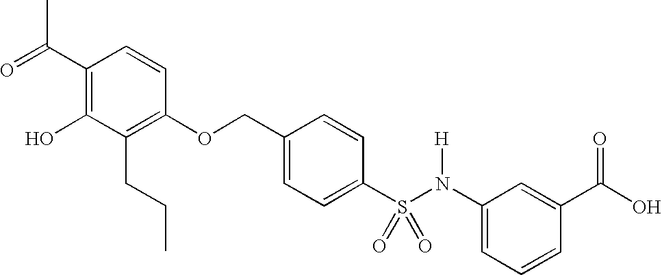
C1(C(=O)C)=C(O)C(CCC)=C(OCC2=CC=C(S(N(C3=CC=CC(C(O)=O)=C3)[H])(=O)=O)C=C2)C=C1
